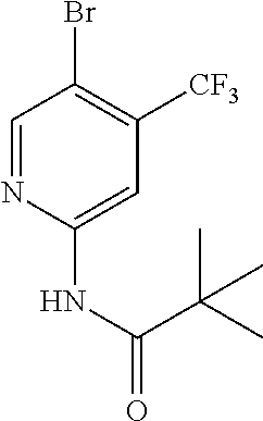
C1=NC(NC(=O)C(C)(C)C)=CC([CF3])=C1Br
